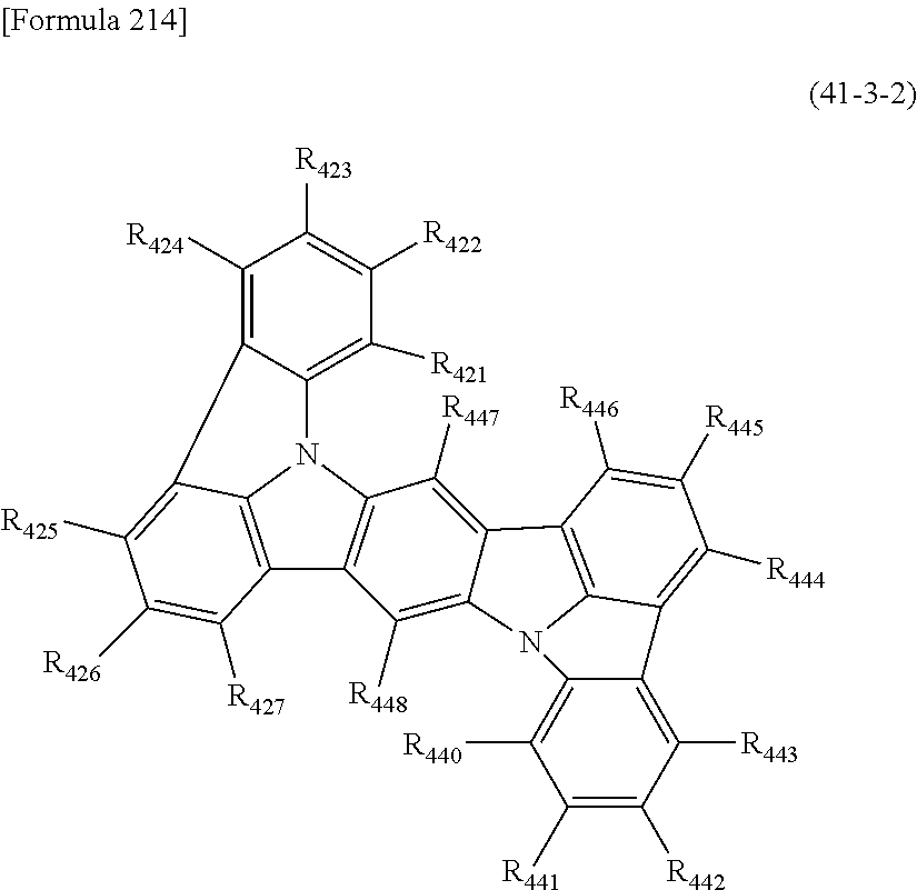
C12=C([R421])C([R422])=C([R423])C([R424])=C1C1=C([R425])C([R426])=C([R427])C3=C1N2C1=C3C([R448])=C2C(=C1[R447])C1=C3N2C2=C([R440])C([R441])=C([R442])C([R443])=C2C3=C([R444])C([R445])=C1[R446]
